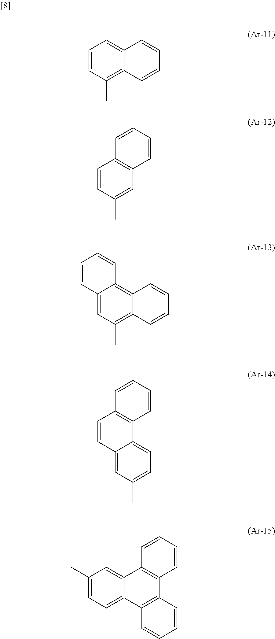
C1=CC(C)=C2C(=C1)C=CC=C2.C1=CC(C)=CC2=C1C=CC=C2.C1=CC2=CC(C)=C3C(=C2C=C1)C=CC=C3.C1=CC=CC2=C1C=CC1=CC(C)=CC=C21.C1(C)=CC=C2C(=C1)C1=C(C3=C2C=CC=C3)C=CC=C1
